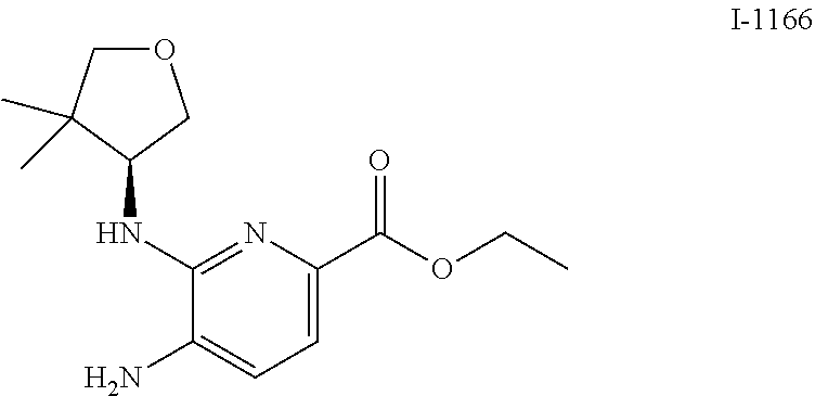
C1(C(OCC)=O)=CC=C(N)C(NC2COCC2(C)C)=N1
